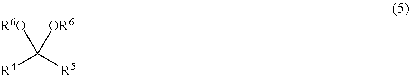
[R6O]C([R5])([R4])[OR6]
